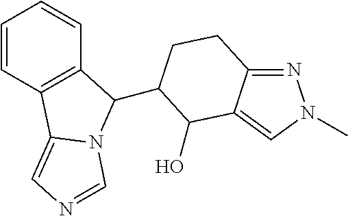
C1=CC2=C(C=C1)C(C1CCC3=NN(C)C=C3C1O)N1C2=CN=C1
